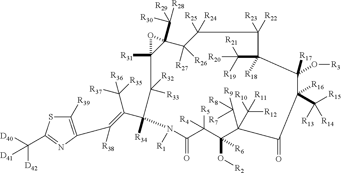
C1([R39])=C(C([R38])=C(C2([R34])C([R33])([R32])C3([R31])C(C([R29])([R28])[R30])(C([R27])([R26])C([R24])([R25])C([R22])([R23])C(C([R19])([R21])[R20])([R18])C([R17])(O[R3])C(C([R15])([R13])[R14])([R16])C(=O)C(C([R8])([R7])[R9])(C([R10])([R12])[R11])C(O[R2])([R6])C([R5])([R4])C(=O)N2[R1])O3)C([R35])([R37])[R36])N=C(C([D40])([D42])[D41])S1
